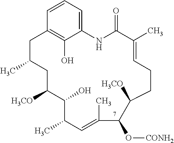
C12=CC=CC(=C1O)CC(C)CC([H3CO])C(O)C(C)C=C(C)C(O[CONH2])C([H3CO])CCC=C(C)C(=O)N2
